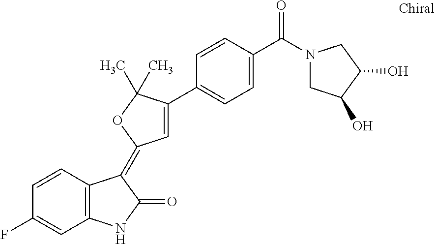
C1=CC(F)=CC2=C1C(=C1C=C(C3=CC=C(C(N4CC(O)C(O)C4)=O)C=C3)C(C)(C)O1)C(=O)N2
